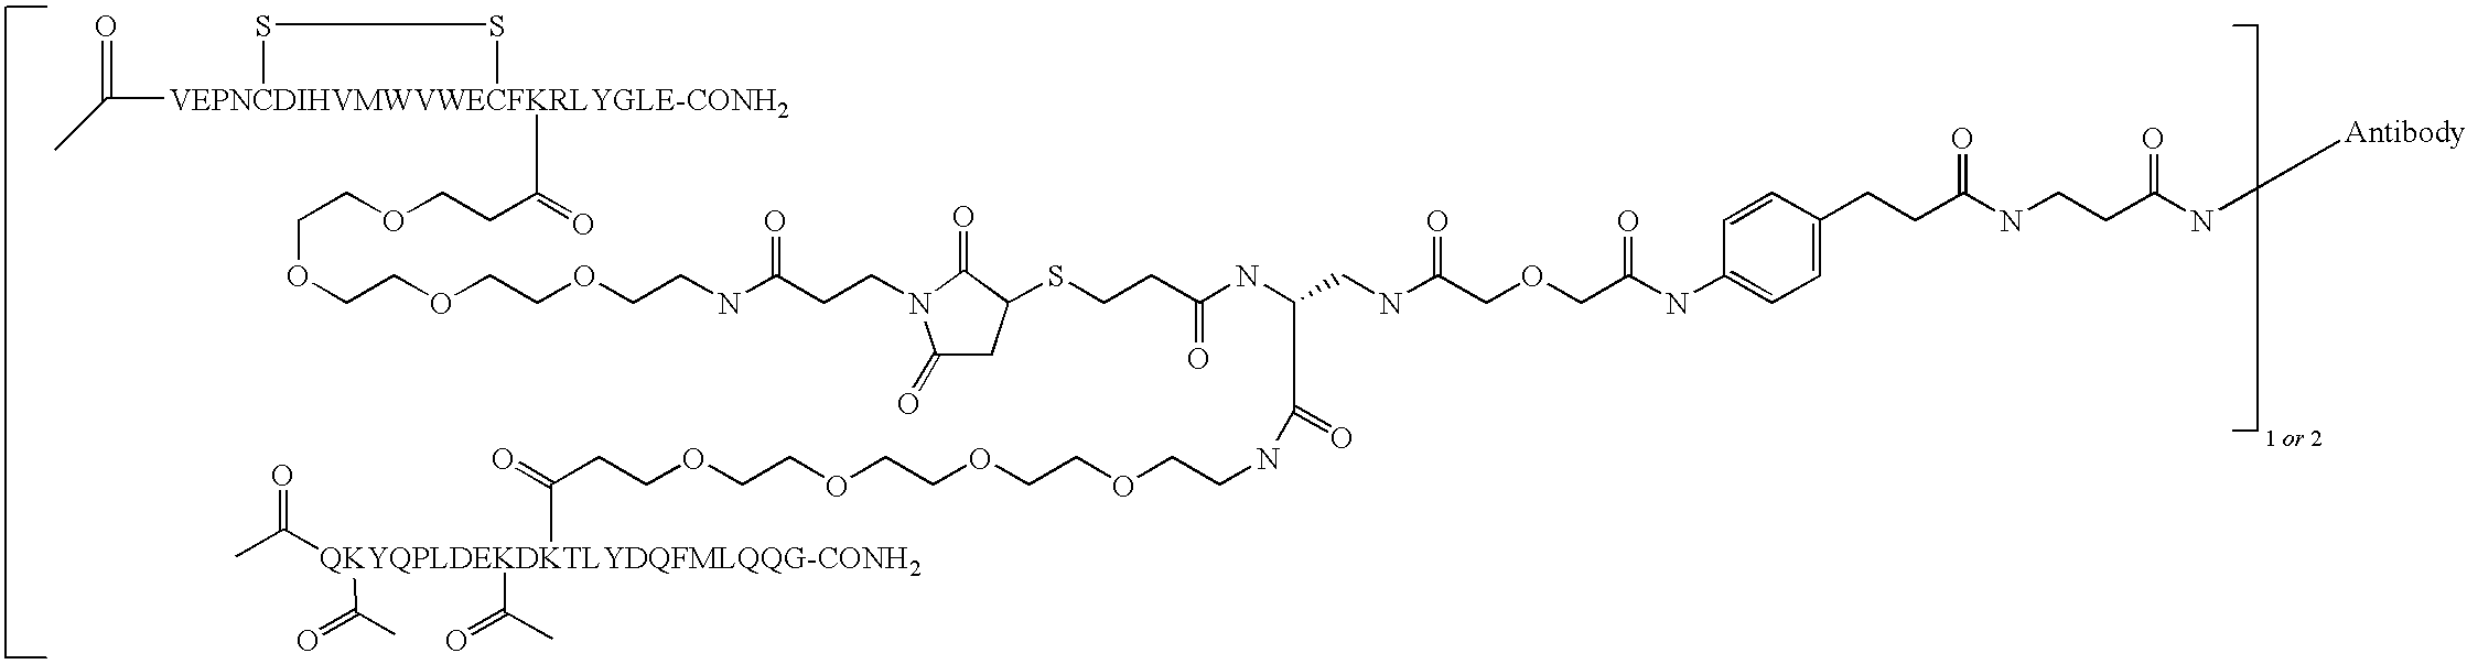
C1(=O)CC(SCCC(=O)NC(C(=O)NCCOCCOCCOCCOCCC(=O)[QKYQPLDEKDKTLYDQFMLQQG-CONH2](C(C)=O)(C(=O)C)C(=O)C)CNC(=O)COCC(=O)NC2=CC=C(CCC(NCCC(N[Antibody])=O)=O)C=C2)C(=O)N1CCC(NCCOCCOCCOCCOCCC(=O)[VEPNCDIHVMWVWECFKRLYGLE-CONH2]1(C(C)=O)SS1)=O
